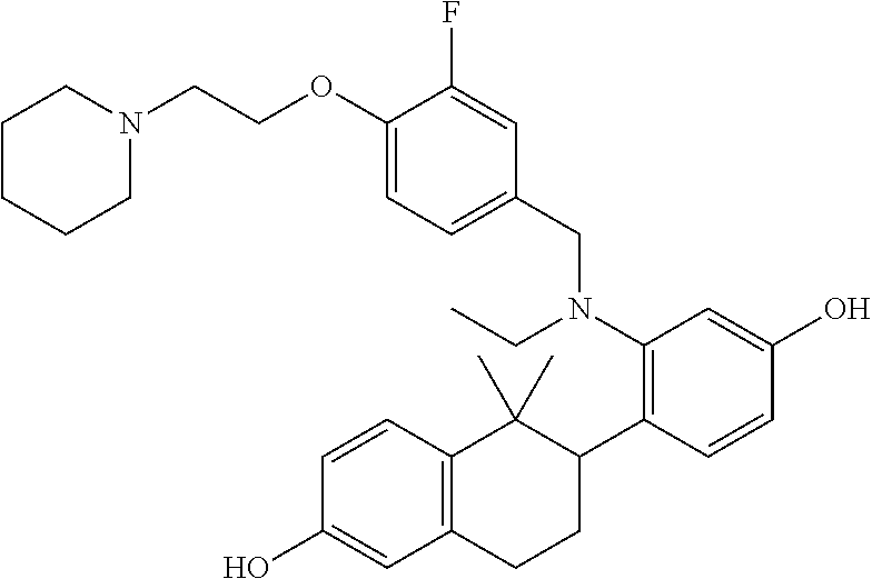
C12=C(C=CC(O)=C1)C(C)(C)C(C1=C(N(CC)CC3=CC=C(OCCN4CCCCC4)C(F)=C3)C=C(O)C=C1)CC2
